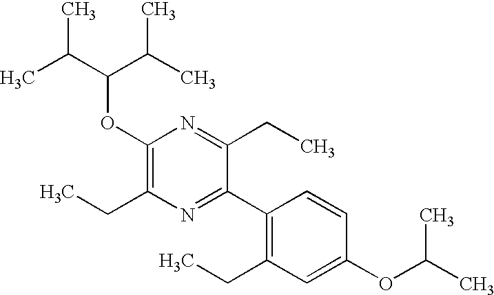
C1(OC(C(C)C)C(C)C)=C(CC)N=C(C2=C(CC)C=C(OC(C)C)C=C2)C(CC)=N1
